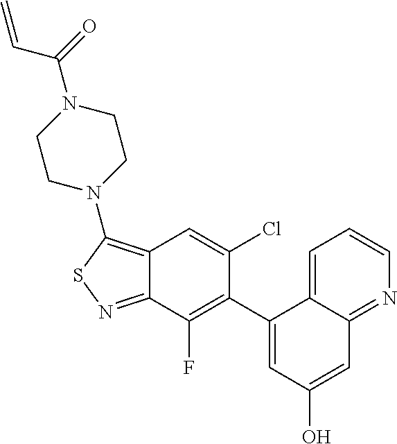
C12=C(N3CCN(C(C=C)=O)CC3)SN=C1C(F)=C(C1=CC(O)=CC3=NC=CC=C13)C(Cl)=C2
